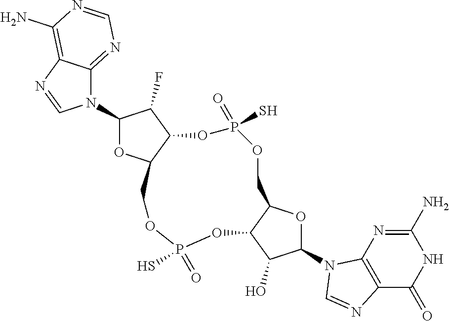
N1(C2OC3C(C2F)OP(=O)(S)OCC2C(OP(=O)(S)OC3)C(O)C(N3C4=C(C(=O)NC(N)=N4)N=C3)O2)C2=NC=NC(N)=C2N=C1
